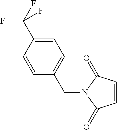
C1=CC(=O)N(CC2=CC=C(C(F)(F)F)C=C2)C1=O
